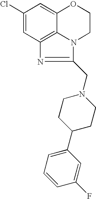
C1(Cl)=CC2=C3C(=C1)OCCN3C(CN1CCC(C3=CC=CC(F)=C3)CC1)=N2
